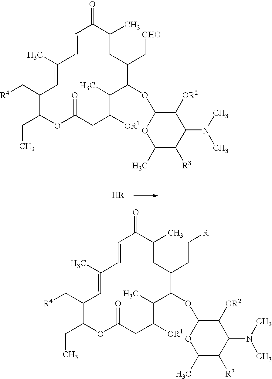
C1(=O)C=CC(C)=CC(C[R4])C(CC)OC(=O)CC([OR1])C(C)C(OC2OC(C)C([R3])C(N(C)C)C2[OR2])C(C[CHO])CC1C.C1(=O)C=CC(C)=CC(C[R4])C(CC)OC(=O)CC([OR1])C(C)C(OC2OC(C)C([R3])C(N(C)C)C2[OR2])C(CC[R])CC1C
